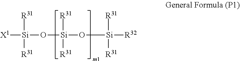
[X1][Si]([R31])([R31])O[Si]([R31])([R31])O[Si]([R31])([R31])[R32]
